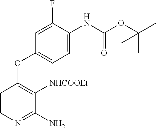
C1=CN=C(N)C([NHCOOEt])=C1OC1=CC=C(NC(OC(C)(C)C)=O)C(F)=C1
